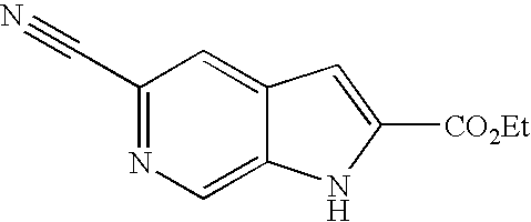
C12=CN=C(C#N)C=C1C=C([CO2Et])N2
